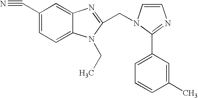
C1(C#N)=CC=C2C(=C1)N=C(CN1C=CN=C1C1=CC=CC(C)=C1)N2CC
